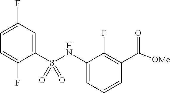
C1(NS(C2=CC(F)=CC=C2F)(=O)=O)=CC=CC(C([OMe])=O)=C1F
